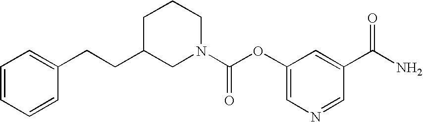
C1(CCC2=CC=CC=C2)CN(C(OC2=CN=CC(C(N)=O)=C2)=O)CCC1
